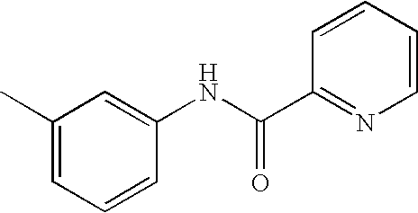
C1(C)=CC=CC(NC(C2=NC=CC=C2)=O)=C1
